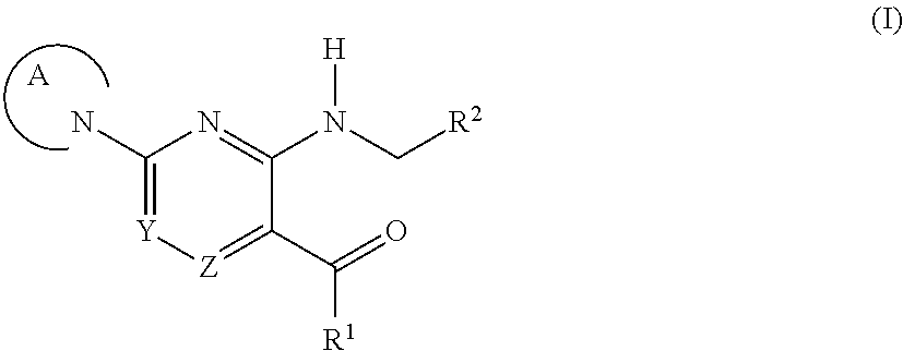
C1(N)=[Y][Z]=C(C(=O)[R1])C(N(C[R2])[H])=N1.[A]
